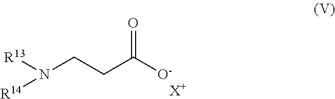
N(CCC([O-])=O)([R13])[R14].[X+]
